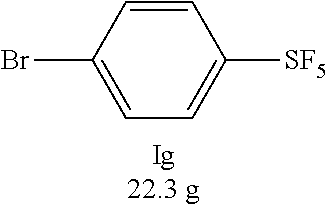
C1=CC(Br)=CC=C1[SF5]
